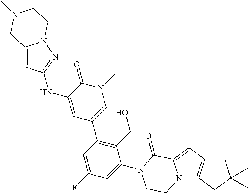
N(C1=CC(C2=C(CO)C(N3C(=O)C4=CC5=C(N4CC3)CC(C)(C)C5)=CC(F)=C2)=CN(C)C1=O)C1=NN2C(=C1)CN(C)CC2
